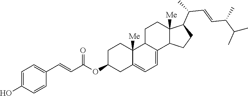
C1C(OC(C=CC2=CC=C(O)C=C2)=O)CC2=CC=C3C(C2([Me])C1)CCC1([Me])C3CCC1C(C=CC(C(C)C)C)C
